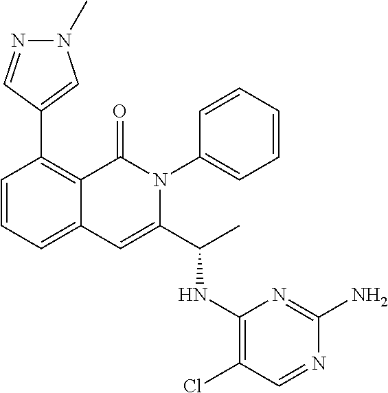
C1=C(C(C)NC2=C(Cl)C=NC(N)=N2)N(C2=CC=CC=C2)C(=O)C2=C(C3=CN(C)N=C3)C=CC=C12
